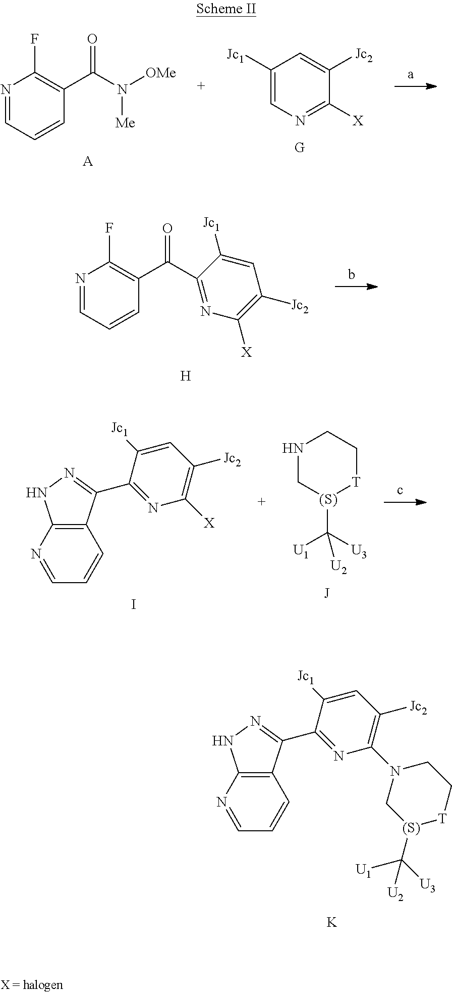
C1=NC2=C(C=C1)C(C1=NC(N3C[(S)](C([U3])([U1])[U2])[T]CC3)=C([Jc2])C=C1[Jc1])=NN2.[K].N1=CC=CC(C(N([OMe])[Me])=O)=C1F.[A].C1([Jc1])=CN=C([X])C([Jc2])=C1.[G].N1=CC=CC(C(C2=NC([X])=C([Jc2])C=C2[Jc1])=O)=C1F.[H].N1C[(S)](C([U3])([U1])[U2])[T]CC1.C1=NC2=C(C=C1)C(C1=NC([X])=C([Jc2])C=C1[Jc1])=NN2.I
